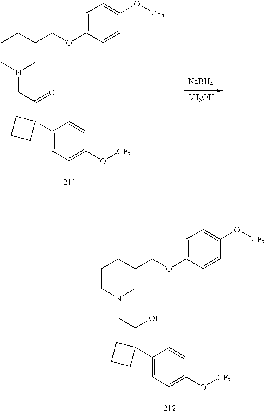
C1=C(OCC2CCCN(CC(O)C3(C4=CC=C(O[CF3])C=C4)CCC3)C2)C=CC(O[CF3])=C1.C1=C(OCC2CCCN(CC(=O)C3(C4=CC=C(O[CF3])C=C4)CCC3)C2)C=CC(O[CF3])=C1.[NaBH4].[CH3OH]
